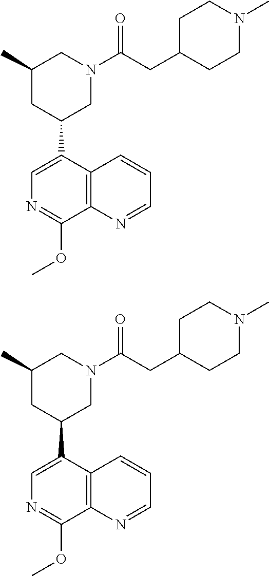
C12=C(C=CC=N1)C(C1CC(C)CN(C(CC3CCN(C)CC3)=O)C1)=CN=C2OC.C12=C(C=CC=N1)C(C1CC(C)CN(C(CC3CCN(C)CC3)=O)C1)=CN=C2OC
